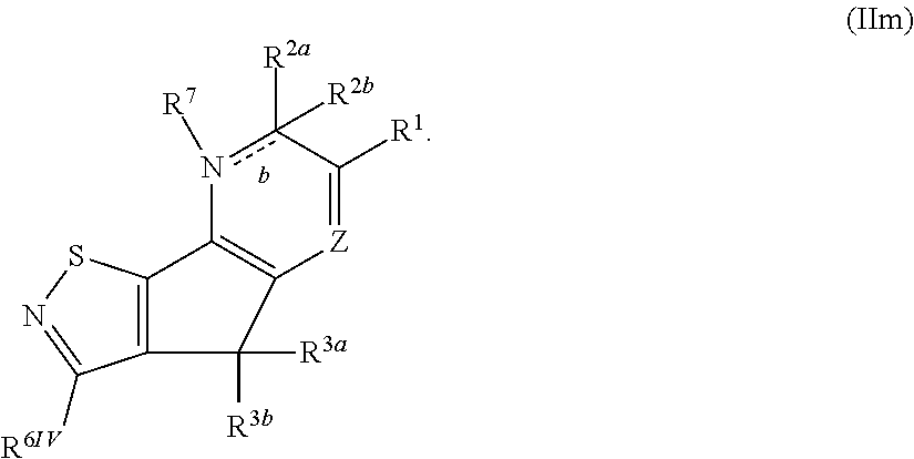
c1([R2a])([R2b])n([R7])C2=C([Z]=C1[R1])C([R3a])([R3b])C1=C2SN=C1[R6IV]
